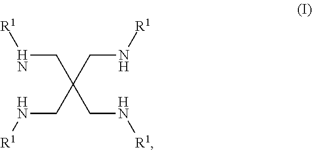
N([R1])CC(CN[R1])(CN[R1])CN[R1]
